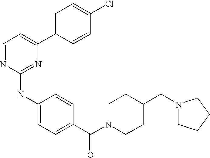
C1=NC(NC2=CC=C(C(N3CCC(CN4CCCC4)CC3)=O)C=C2)=NC(C2=CC=C(Cl)C=C2)=C1
